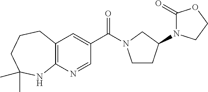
C12=C(C=C(C(=O)N3CCC(N4C(=O)OCC4)C3)C=N1)CCCC(C)(C)N2
